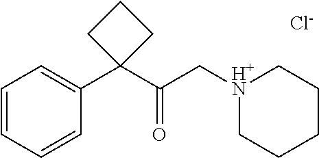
[Cl-].C1=CC=CC(C2(C(C[H+N]3CCCCC3)=O)CCC2)=C1
